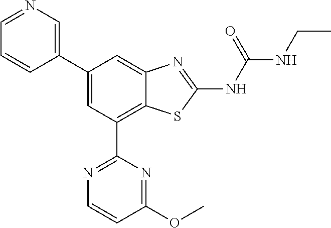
C1(C2=CN=CC=C2)=CC(C2=NC=CC(OC)=N2)=C2C(=C1)N=C(NC(=O)NCC)S2
